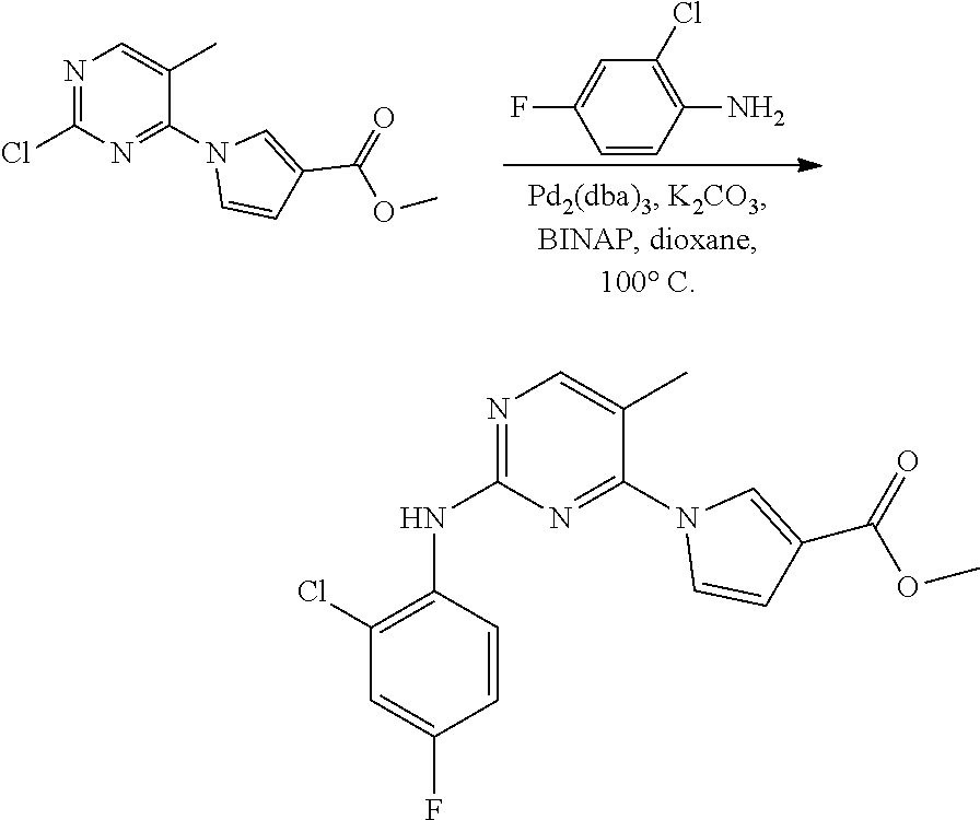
C1=CC(N)=C(Cl)C=C1F.N1=C(Cl)N=C(N2C=CC(C(OC)=O)=C2)C(C)=C1.N1=C(NC2=C(Cl)C=C(F)C=C2)N=C(N2C=CC(C(OC)=O)=C2)C(C)=C1
